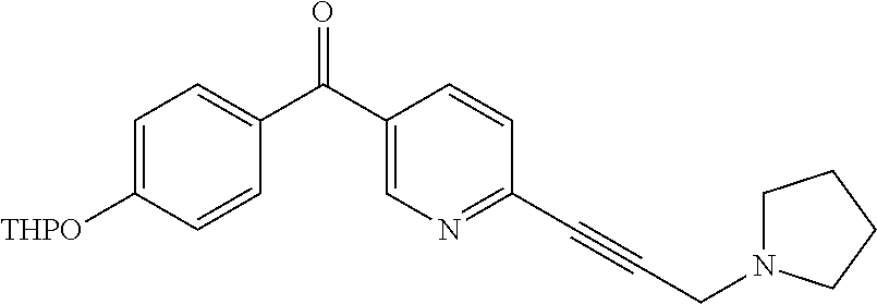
C1=C([THPO])C=CC(C(C2=CN=C(C#CCN3CCCC3)C=C2)=O)=C1
